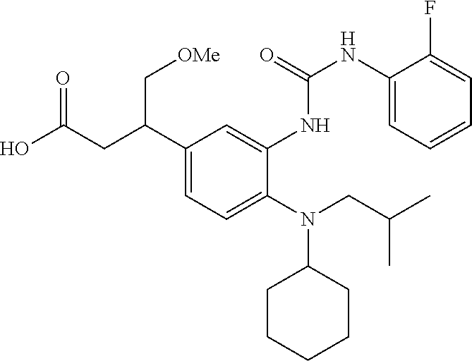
C1(C(CC(O)=O)C[OMe])=CC=C(N(CC(C)C)C2CCCCC2)C(NC(NC2=CC=CC=C2F)=O)=C1
